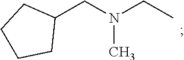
N(CC)(CC1CCCC1)C
